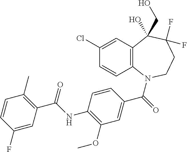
C12=C(N(C(=O)C3=CC(OC)=C(NC(C4=C(C)C=CC(F)=C4)=O)C=C3)CCC(F)(F)C1(CO)O)C=CC(Cl)=C2
